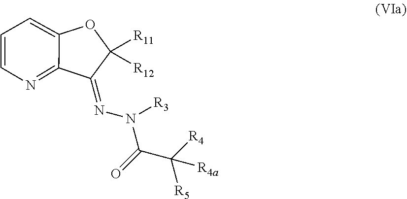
N(N=C1C2=NC=CC=C2OC1([R11])[R12])([R3])C(=O)C([R4])([R5])[R4a]
